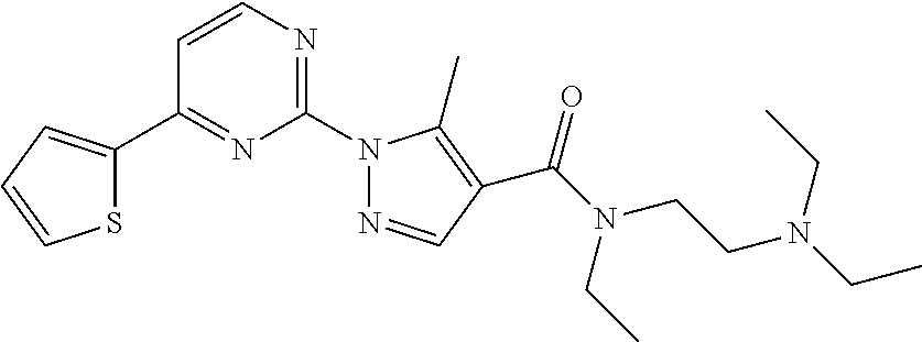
C1=CC(C2=CC=CS2)=NC(N2N=CC(C(N(CC)CCN(CC)CC)=O)=C2C)=N1
